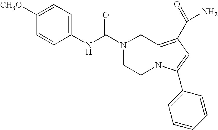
C(N1CCN2C(=C(C(N)=O)C=C2C2=CC=CC=C2)C1)(=O)NC1=CC=C([CH3O])C=C1
